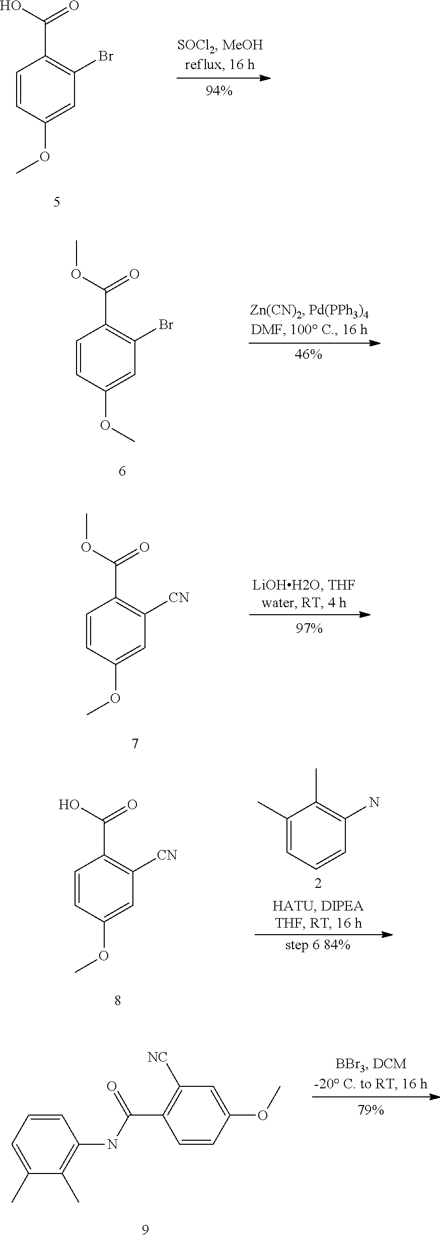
C1=CC(OC)=CC(Br)=C1C(O)=O.C1=CC(OC)=CC(Br)=C1C(OC)=O.C1=CC(OC)=CC([CN])=C1C(OC)=O.C1(C)=CC=CC(N)=C1C.C1=CC(OC)=CC([CN])=C1C(O)=O.C1(C)=CC=CC(NC(C2=C([NC])C=C(OC)C=C2)=O)=C1C
